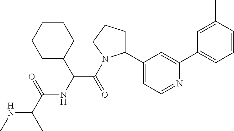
N(C(C)C(=O)NC(C(=O)N1C(C2=CC=NC(C3=CC=CC(C)=C3)=C2)CCC1)C1CCCCC1)C
